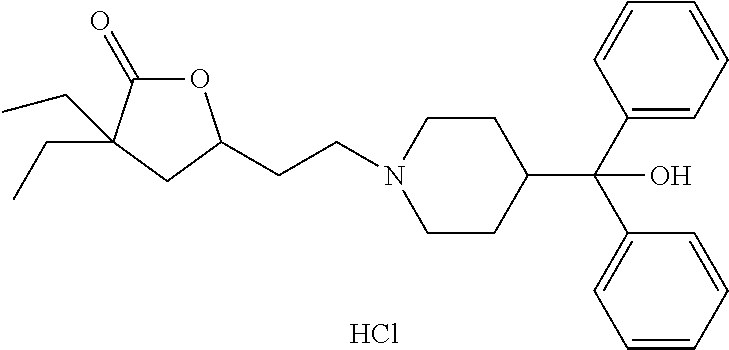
Cl.O1C(=O)C(CC)(CC)CC1CCN1CCC(C(C2=CC=CC=C2)(C2=CC=CC=C2)O)CC1
